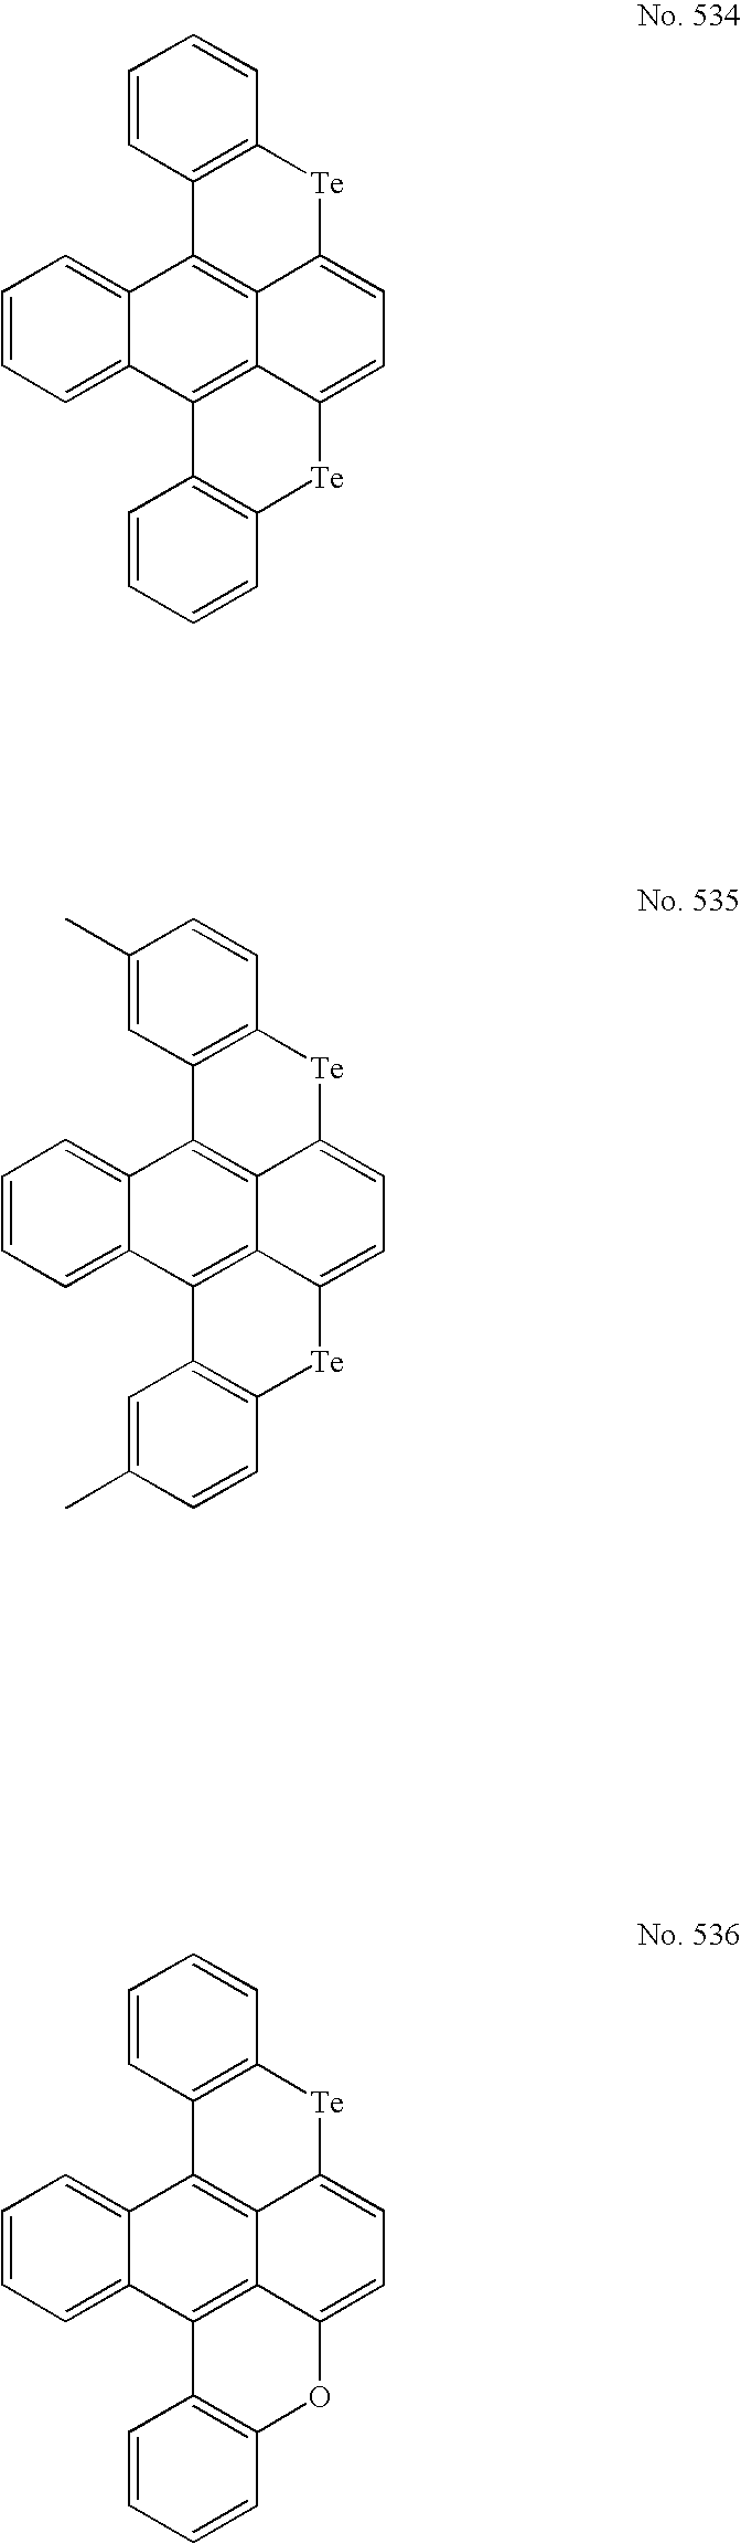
C1=CC=C2C(=C1)C1=C3C4=C2C2=C([Te]C4=CC=C3[Te]C3=C1C=CC=C3)C=CC=C2.C1=CC=C2C(=C1)C1=C3C4=C2C2=C(OC4=CC=C3[Te]C3=C1C=CC=C3)C=CC=C2.C1=CC=C2C(=C1)C1=C3C4=C2C2=C([Te]C4=CC=C3[Te]C3=C1C=C(C)C=C3)C=CC(C)=C2
